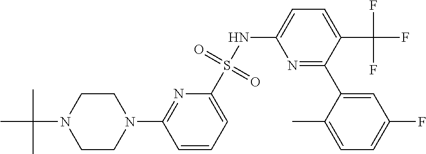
N1=C(C2=CC(F)=CC=C2C)C(C(F)(F)F)=CC=C1NS(C1=CC=CC(N2CCN(C(C)(C)C)CC2)=N1)(=O)=O
